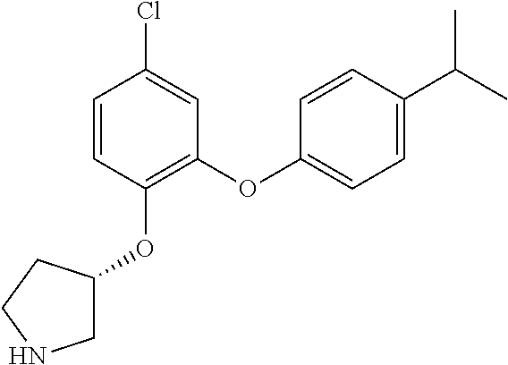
C1=CC(OC2CNCC2)=C(OC2=CC=C(C(C)C)C=C2)C=C1Cl
